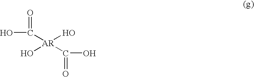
[AR](C(O)=O)(O)(O)C(O)=O
